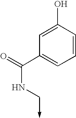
C1=CC(O)=CC(C(=O)NC->C)=C1
